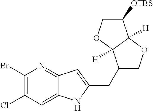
C1(Br)=C(Cl)C=C2C(=N1)C=C(CC1COC3([H])C1([H])OCC3[OTBS])N2
